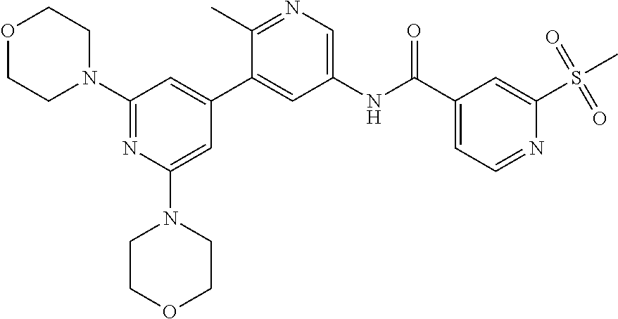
O1CCN(C2=NC(N3CCOCC3)=CC(C3=CC(NC(C4=CC=NC(S(=O)(=O)C)=C4)=O)=CN=C3C)=C2)CC1
